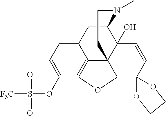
C12=CC=C(OS([F3C])(=O)=O)C3=C1C14C(O)(C(C2)N(C)CCC1)C=CC1(C4O3)OCCO1
